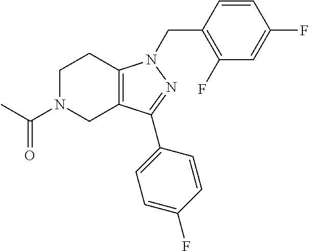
C1N(C(C)=O)CC2=C(C1)N(CC1=C(F)C=C(F)C=C1)N=C2C1=CC=C(F)C=C1
